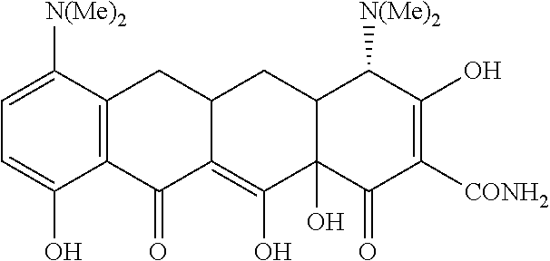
C1=C([N(Me)2])C2=C(C(O)=C1)C(=O)C1=C(O)C3(O)C(CC1C2)C([N(Me)2])C(O)=C([CONH2])C3=O
